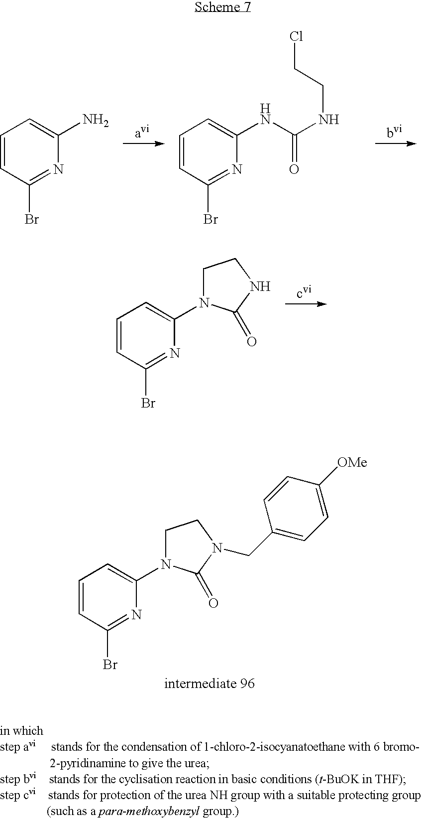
C1=CC(Br)=NC(N)=C1.C1=CC(Br)=NC(NC(=O)NCCCl)=C1.C1=CC(Br)=NC(N2CCNC2=O)=C1.C1=CC(Br)=NC(N2CCN(CC3=CC=C([OMe])C=C3)C2=O)=C1
